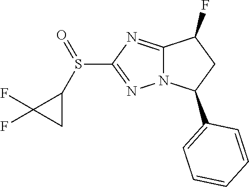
C1(S(C2C(F)(F)C2)=O)=NN2C(=N1)C(F)CC2C1=CC=CC=C1
